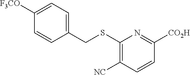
C1([F3CO])=CC=C(CSC2=C([NC])C=CC([CO2H])=N2)C=C1
